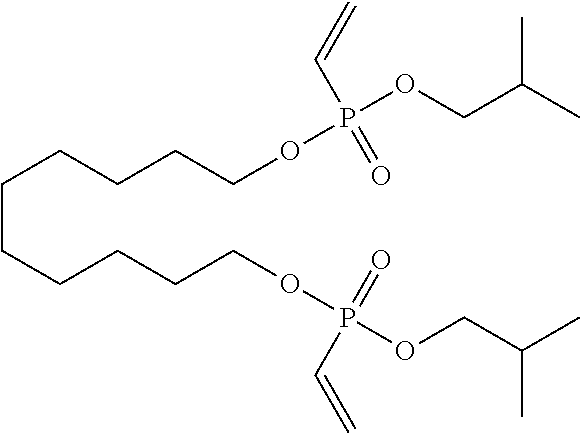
C(CCCCCOP(OCC(C)C)(C=C)=O)CCCCOP(OCC(C)C)(=O)C=C
